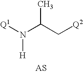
[Q1]N(C(C[Q2])C)[H].[AS]
